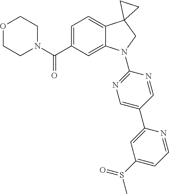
N1(C(C2=CC=C3C(=C2)N(C2=NC=C(C4=CC(S(=O)C)=CC=N4)C=N2)CC32CC2)=O)CCOCC1
